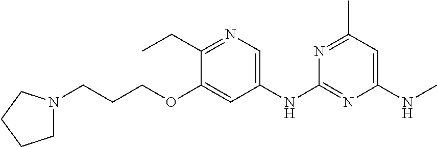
C(CCOC1=CC(NC2=NC(NC)=CC(C)=N2)=CN=C1CC)N1CCCC1
